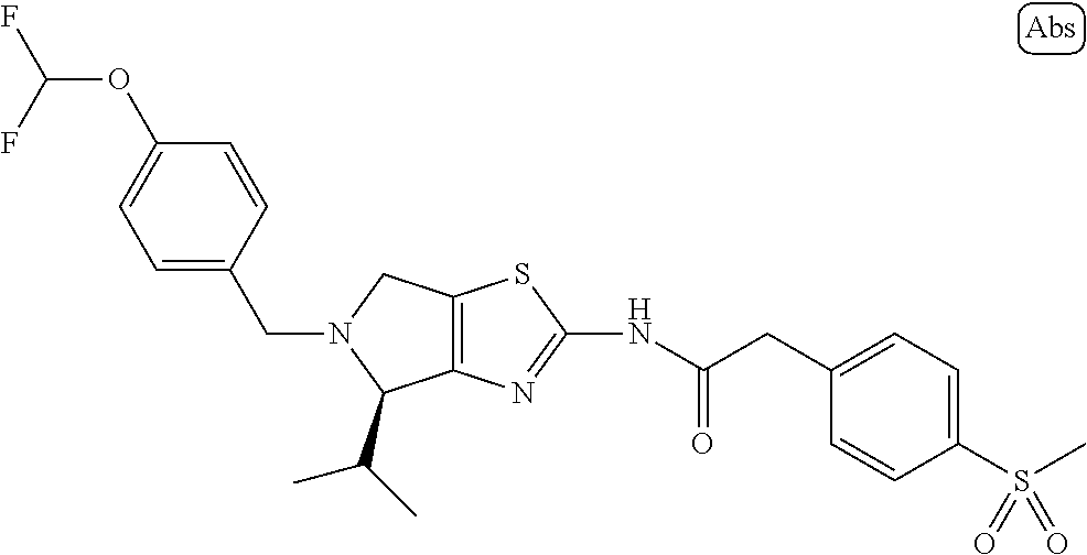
C12=C(N=C(NC(CC3=CC=C(S(C)(=O)=O)C=C3)=O)S1)C(C(C)C)N(CC1=CC=C(OC(F)F)C=C1)C2
